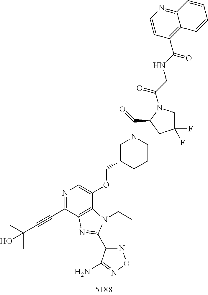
N1=C(C#CC(C)(C)O)C2=C(C(OCC3CCCN(C(C4CC(F)(F)CN4C(CNC(C4=C5C(=NC=C4)C=CC=C5)=O)=O)=O)C3)=C1)N(CC)C(C1=NON=C1N)=N2
